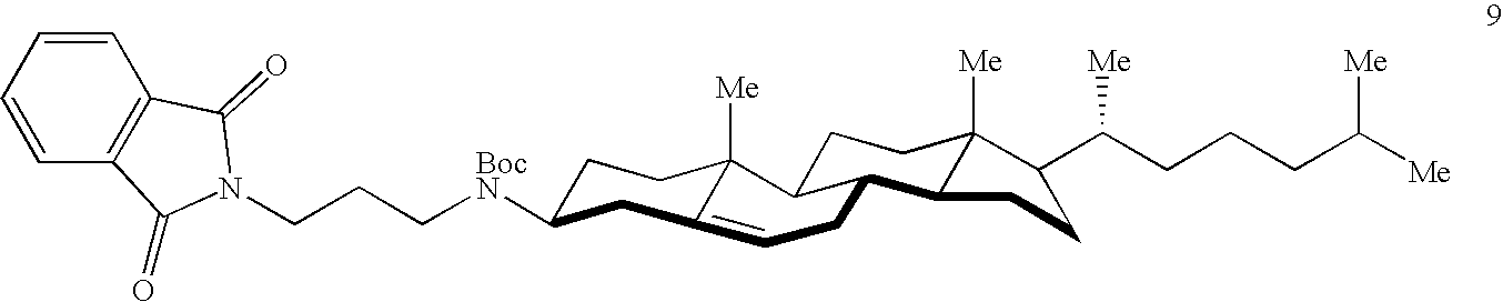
C1=CC=CC2=C1C(=O)N(CCC[BocN]C1CCC3([Me])C(=CCC4C3CCC3([Me])C4CCC3C(CCCC([Me])[Me])[Me])C1)C2=O
